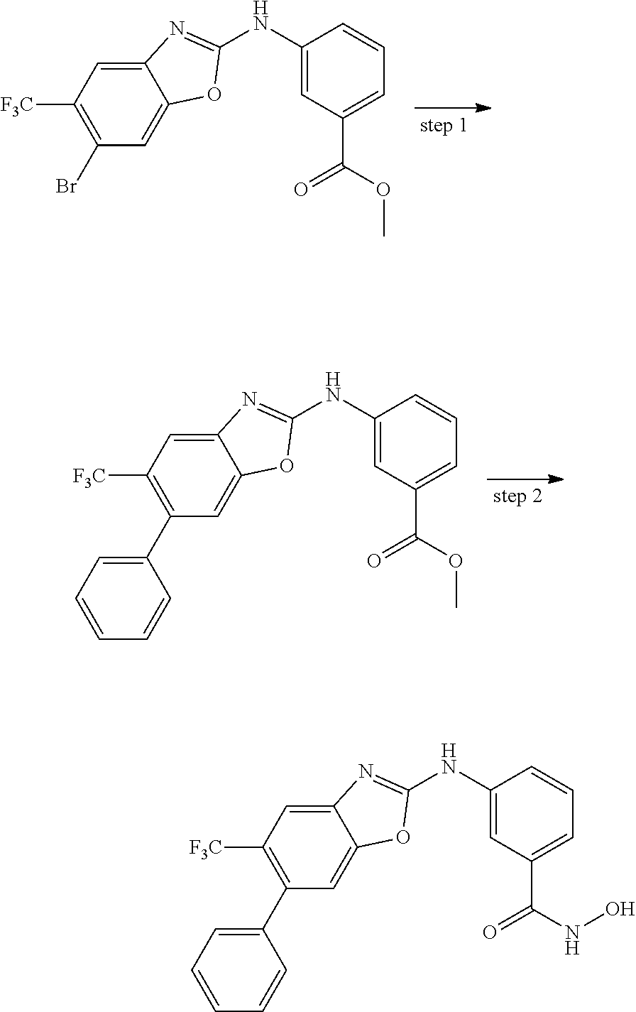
C12=CC([F3C])=C(Br)C=C1OC(NC1=CC(C(=O)OC)=CC=C1)=N2.C12=CC([F3C])=C(C3=CC=CC=C3)C=C1OC(NC1=CC(C(=O)OC)=CC=C1)=N2.C12=CC([F3C])=C(C3=CC=CC=C3)C=C1OC(NC1=CC(C(=O)NO)=CC=C1)=N2
